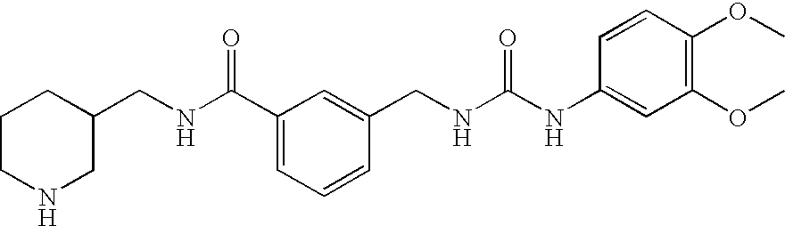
C(C1CCCNC1)NC(C1=CC=CC(CNC(NC2=CC(OC)=C(OC)C=C2)=O)=C1)=O
